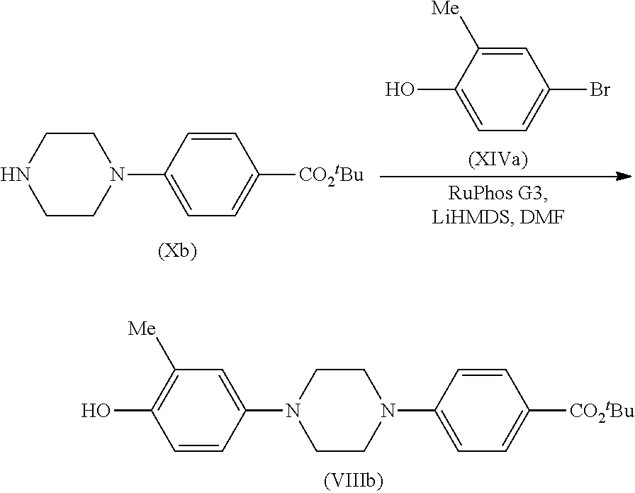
C1CN(C2=CC=C([CO2tBu])C=C2)CCN1C1=CC([Me])=C(O)C=C1.BrC1=CC=C(O)C([Me])=C1.C1CN(C2=CC=C([CO2tBu])C=C2)CCN1
